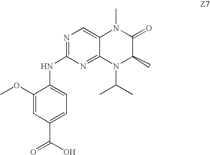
N1=C(NC2=CC=C(C(O)=O)C=C2OC)N=C2C(=C1)N(C)C(=O)C(C)N2C(C)C
